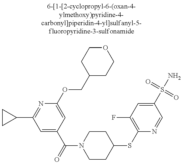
C1CC1C1=NC(OCC2CCOCC2)=CC(C(=O)N2CCC(SC3=C(F)C=C(S(N)(=O)=O)C=N3)CC2)=C1
